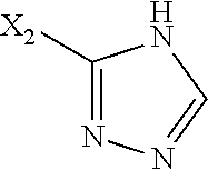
C1([X2])=NN=CN1
